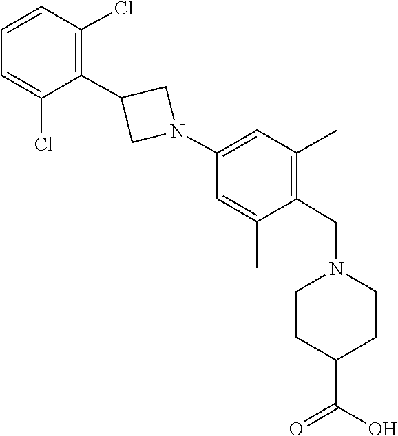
C1=C(Cl)C(C2CN(C3=CC(C)=C(CN4CCC(C(=O)O)CC4)C(C)=C3)C2)=C(Cl)C=C1
